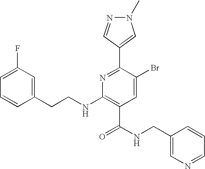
C1=CC(CCNC2=C(C(NCC3=CN=CC=C3)=O)C=C(Br)C(C3=CN(C)N=C3)=N2)=CC(F)=C1
